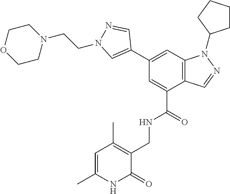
C1(C2=CC3=C(C(C(NCC4=C(C)C=C(C)NC4=O)=O)=C2)C=NN3C2CCCC2)=CN(CCN2CCOCC2)N=C1
